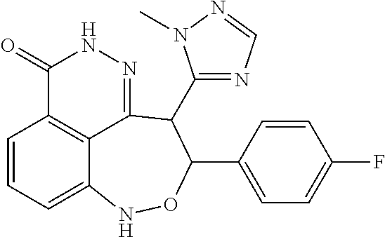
C1=CC=C2C3=C1C(=O)NN=C3C(C1=NC=NN1C)C(C1=CC=C(F)C=C1)ON2
